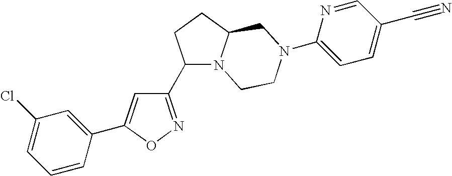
C1=CC(C2=CC(C3N4C(CC3)CN(C3=CC=C(C#N)C=N3)CC4)=NO2)=CC(Cl)=C1
